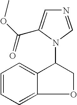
C12=CC=CC=C1C(N1C=NC=C1C(=O)OC)CO2
